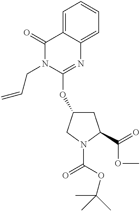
C1=C2C(=CC=C1)N=C(OC1CC(C(=O)OC)N(C(=O)OC(C)(C)C)C1)N(CC=C)C2=O
